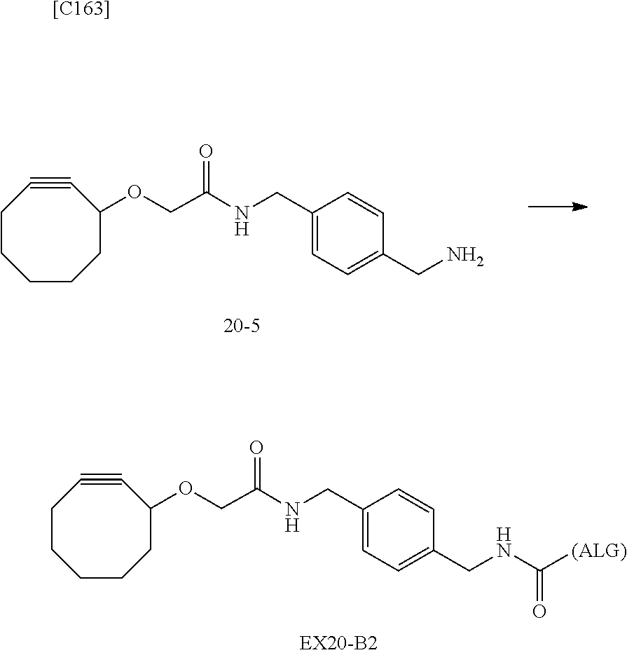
C(COC1C#CCCCCC1)(=O)NCC1=CC=C(CN)C=C1.C(COC1C#CCCCCC1)(=O)NCC1=CC=C(CNC([(ALG)])=O)C=C1.[[C163]]
